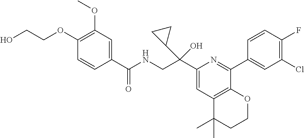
OCCOC1=C(OC)C=C(C(NCC(C2=CC3=C(C(C4=CC(Cl)=C(F)C=C4)=N2)OCCC3(C)C)(O)C2CC2)=O)C=C1
